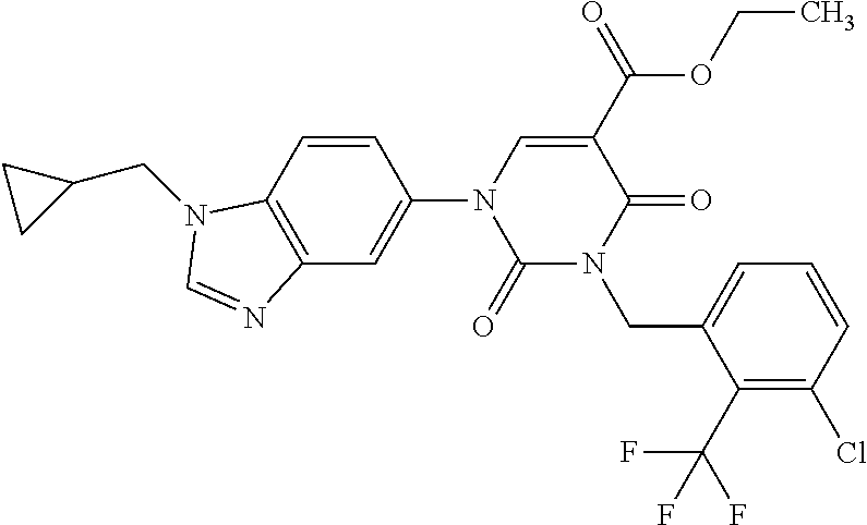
C1(=O)N(CC2=CC=CC(Cl)=C2C(F)(F)F)C(=O)C(C(OCC)=O)=CN1C1=CC2=C(C=C1)N(CC1CC1)C=N2
